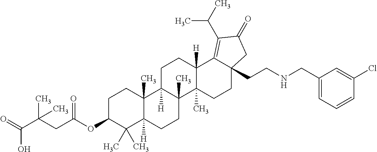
C1C(OC(CC(C(O)=O)(C)C)=O)C(C)(C)C2([H])C(C)(C1)C1([H])C(C)(CC2)C2(C)C([H])(CC1)C1=C(C(C)C)C(=O)CC1(CCNCC1=CC=CC(Cl)=C1)CC2
